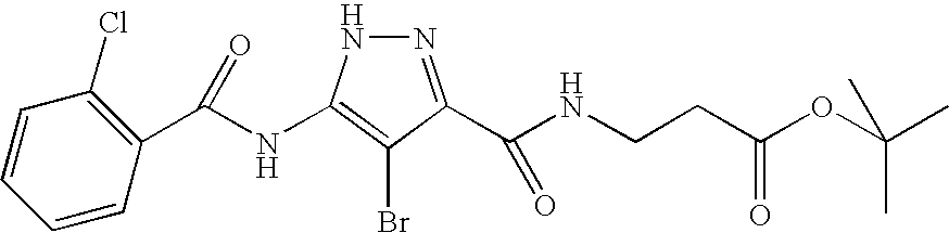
N1=C(C(NCCC(OC(C)(C)C)=O)=O)C(Br)=C(NC(C2=C(Cl)C=CC=C2)=O)N1
